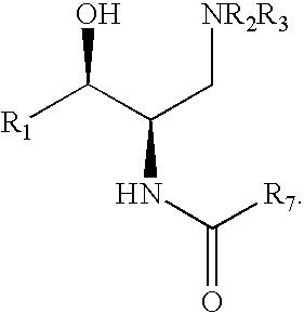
N(C(C([R1])O)C[NR2R3])C([R7])=O
